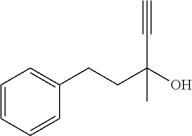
C1=CC=CC(CCC(O)(C#C)C)=C1
